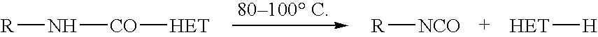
[R]N[CO][HET].[R][NCO].[HET][H]
